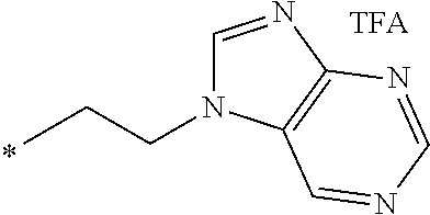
C1=NC2=C(N1CCC)C=NC=N2
